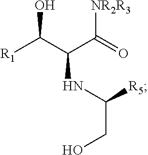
[R1]C(C(C(=O)[NR2R3])NC(CO)[R5])O
